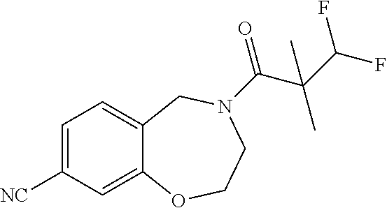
C1=C([NC])C=C2C(=C1)CN(C(=O)C(C)(C)C(F)F)CCO2
